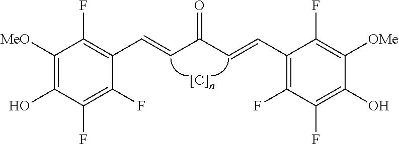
C1([MeO])=C(O)C(F)=C(F)C(C=CC(C=CC2=C(F)C(F)=C(O)C([OMe])=C2F)=O)=C1F
